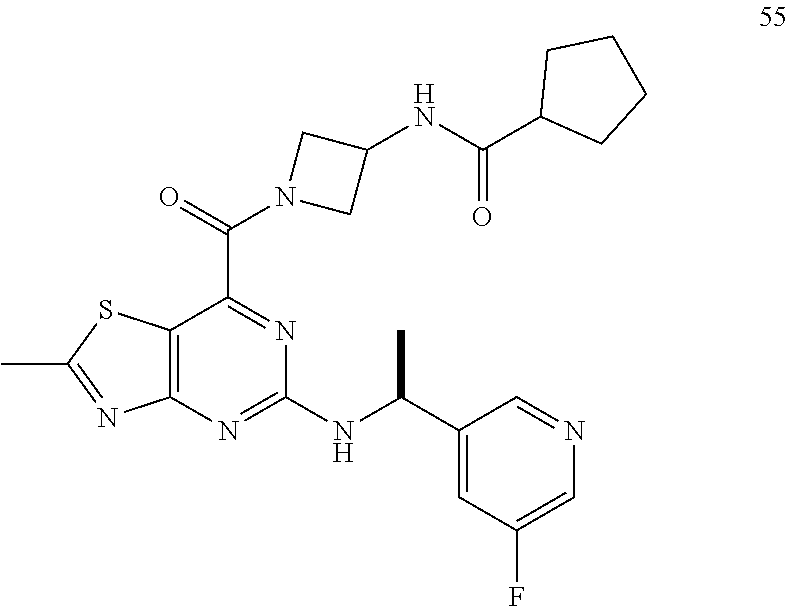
C12=C(N=C(NC(C3=CC(F)=CN=C3)C)N=C1C(N1CC(NC(C3CCCC3)=O)C1)=O)N=C(C)S2
